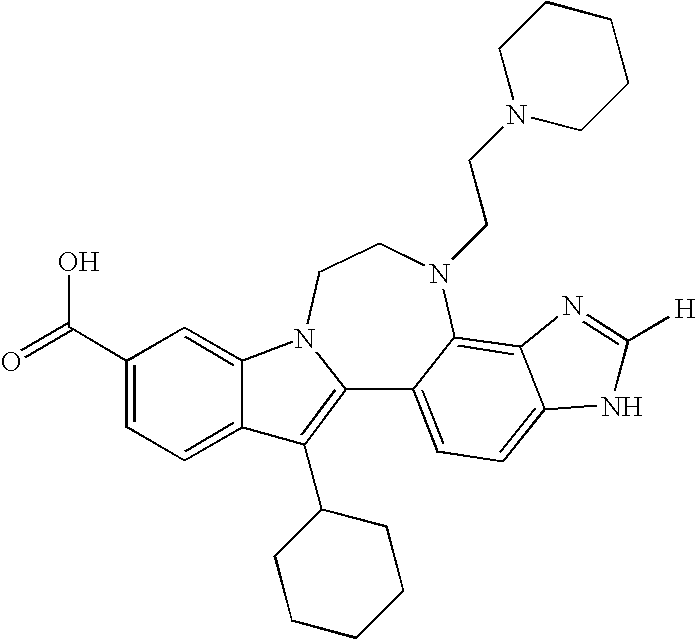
C12=C(C3CCCCC3)C3=CC=C(C(=O)O)C=C3N1CCN(CCN1CCCCC1)C1=C3C(=CC=C21)NC([H])=N3
